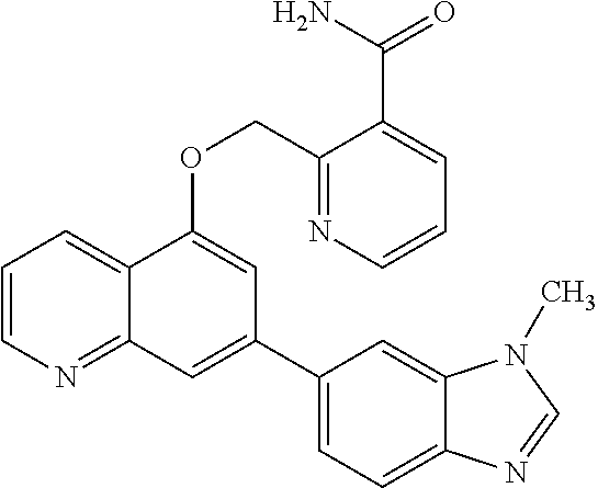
C1=CN=C2C(=C1)C(OCC1=NC=CC=C1C(N)=O)=CC(C1=CC=C3C(=C1)N(C)C=N3)=C2
